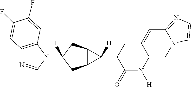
C12=C(N(C3([H])CC4C(C3)C4(C(C(N([H])C3=CN4C(=NC=C4)C=C3)=O)C)[H])C=N1)C=C(F)C(F)=C2
